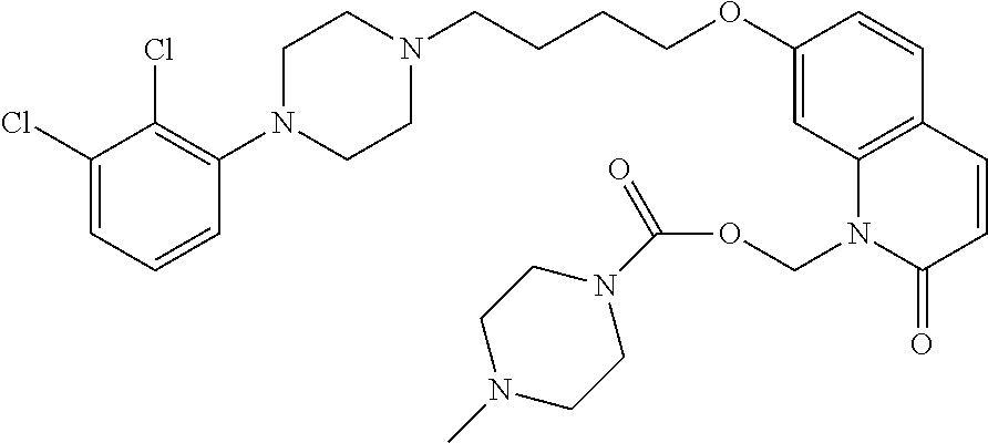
C1(Cl)=CC=CC(N2CCN(CCCCOC3=CC4=C(C=C3)C=CC(=O)N4COC(=O)N3CCN(C)CC3)CC2)=C1Cl
